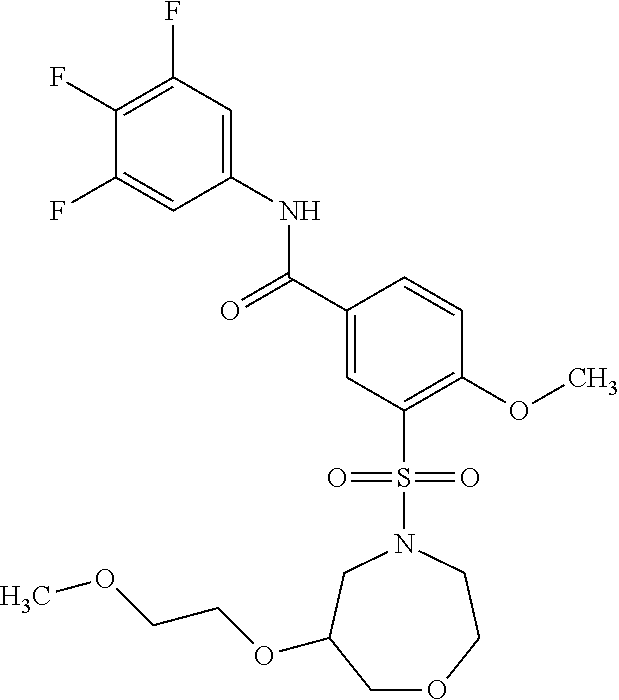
C1(F)=C(F)C=C(NC(C2=CC(S(=O)(=O)N3CC(OCCOC)COCC3)=C(OC)C=C2)=O)C=C1F
